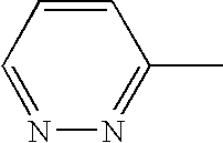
N1=C(C)C=CC=N1
